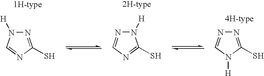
N1=C(S)N([H])C=N1.[4H-type].N1([H])N=CN=C1S.[2H-type].N1=C(S)N=CN1[H].[1H-type]
